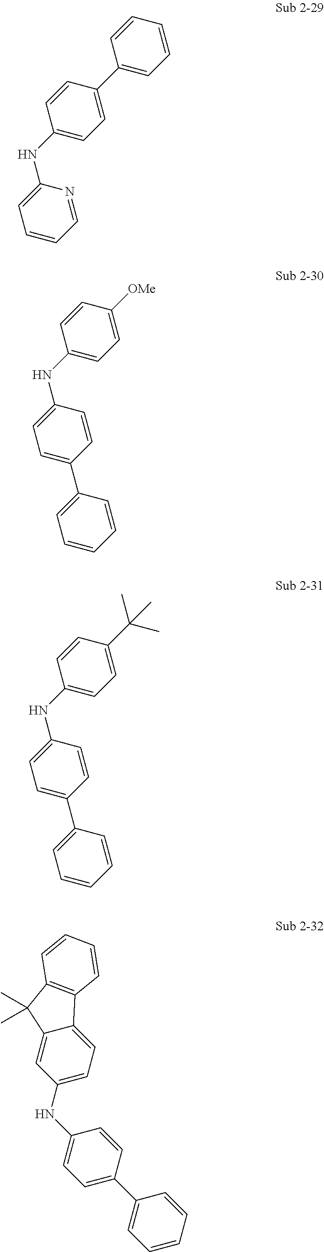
C1(C2=CC=CC=C2)=CC=C(NC2=CC=CC=N2)C=C1.C1([OMe])=CC=C(NC2=CC=C(C3=CC=CC=C3)C=C2)C=C1.C1(C(C)(C)C)=CC=C(NC2=CC=C(C3=CC=CC=C3)C=C2)C=C1.C1=C(NC2=CC=C(C3=CC=CC=C3)C=C2)C=C2C(=C1)C1=C(C2(C)C)C=CC=C1
